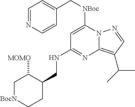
C1[BocN]CCC(CNC2=NC3=C(C(C)C)C=NN3C([NBoc]CC3=CC=NC=C3)=C2)C1[MOMO]
